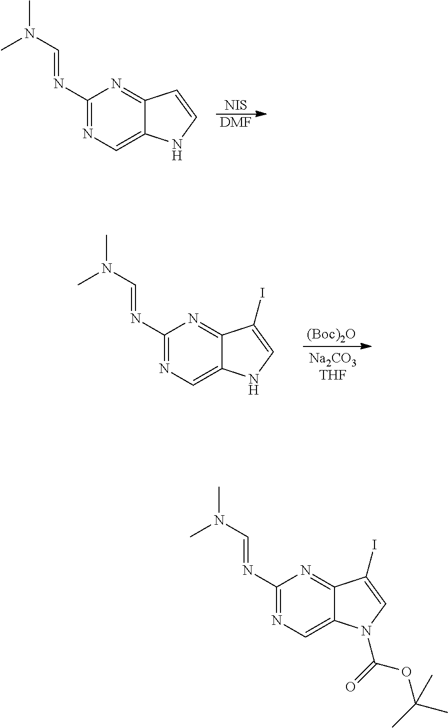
[NIS].[DMF].C1(N=CN(C)C)=NC=C2C(=N1)C=CN2.[(Boc)2O].C1(N=CN(C)C)=NC=C2C(=N1)C(I)=CN2.C1(N=CN(C)C)=NC=C2C(=N1)C(I)=CN2C(OC(C)(C)C)=O
